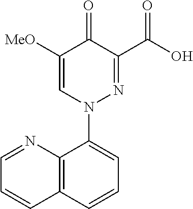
C1([MeO])=CN(C2=CC=CC3=C2N=CC=C3)N=C(C(O)=O)C1=O
